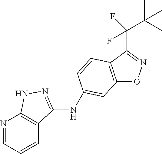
C12=C(C(C(C(C)(C)C)(F)F)=NO1)C=CC(NC1=NNC3=C1C=CC=N3)=C2
